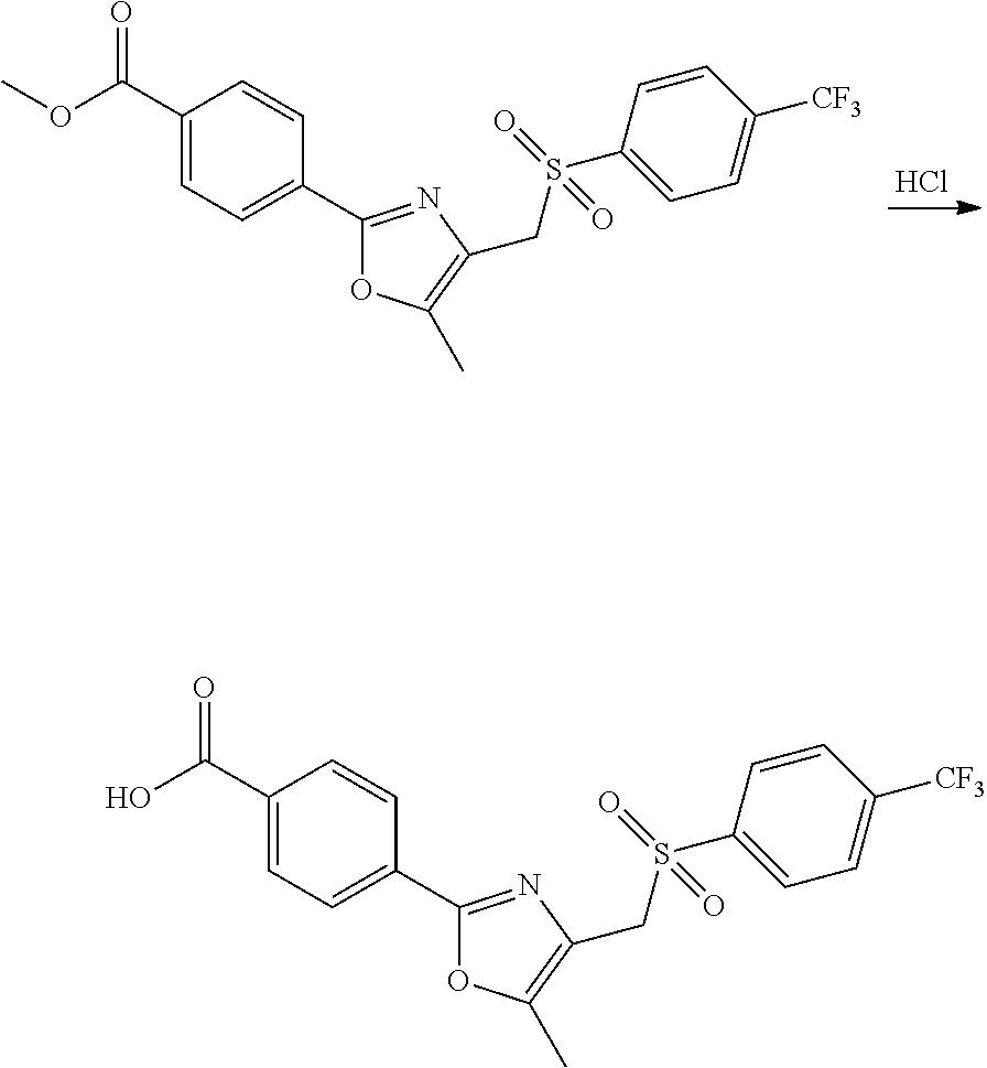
C1(C(OC)=O)=CC=C(C2=NC(CS(C3=CC=C([CF3])C=C3)(=O)=O)=C(C)O2)C=C1.Cl.C1(C(O)=O)=CC=C(C2=NC(CS(C3=CC=C([CF3])C=C3)(=O)=O)=C(C)O2)C=C1
